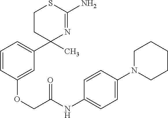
C1(C2(C)N=C(N)SCC2)=CC=CC(OCC(=O)NC2=CC=C(N3CCCCC3)C=C2)=C1
